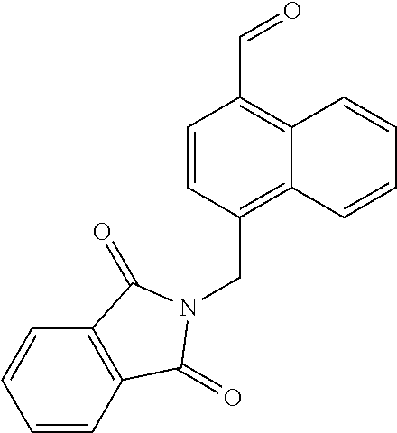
C1=CC(CN2C(=O)C3=C(C=CC=C3)C2=O)=C2C(=C1C=O)C=CC=C2
